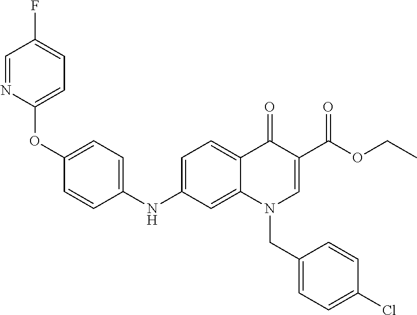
C1(OC2=CC=C(NC3=CC=C4C(=C3)N(CC3=CC=C(Cl)C=C3)C=C(C(OCC)=O)C4=O)C=C2)=CC=C(F)C=N1
